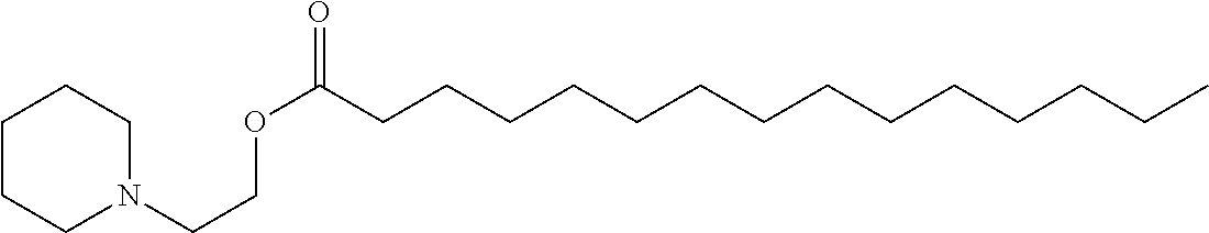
C(CCCCCC(OCCN1CCCCC1)=O)CCCCCCCC
